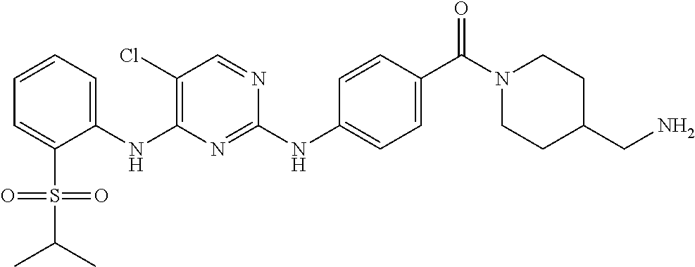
C1=C(S(C(C)C)(=O)=O)C(NC2=C(Cl)C=NC(NC3=CC=C(C(N4CCC(CN)CC4)=O)C=C3)=N2)=CC=C1
